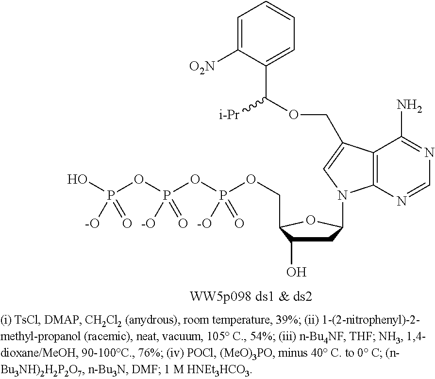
C1C(O)C(COP(OP(OP(O)([-O])=O)([-O])=O)([-O])=O)OC1N1C2=C(C(N)=NC=N2)C(COC(C2=CC=CC=C2[O2N])[i-Pr])=C1
